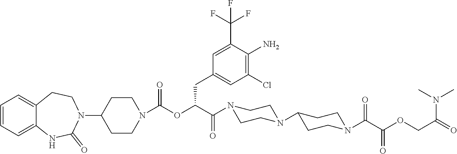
C1=CC=C2C(=C1)CCN(C1CCN(C(OC(C(=O)N3CCN(C4CCN(C(C(OCC(N(C)C)=O)=O)=O)CC4)CC3)CC3=CC(Cl)=C(N)C(C(F)(F)F)=C3)=O)CC1)C(=O)N2
